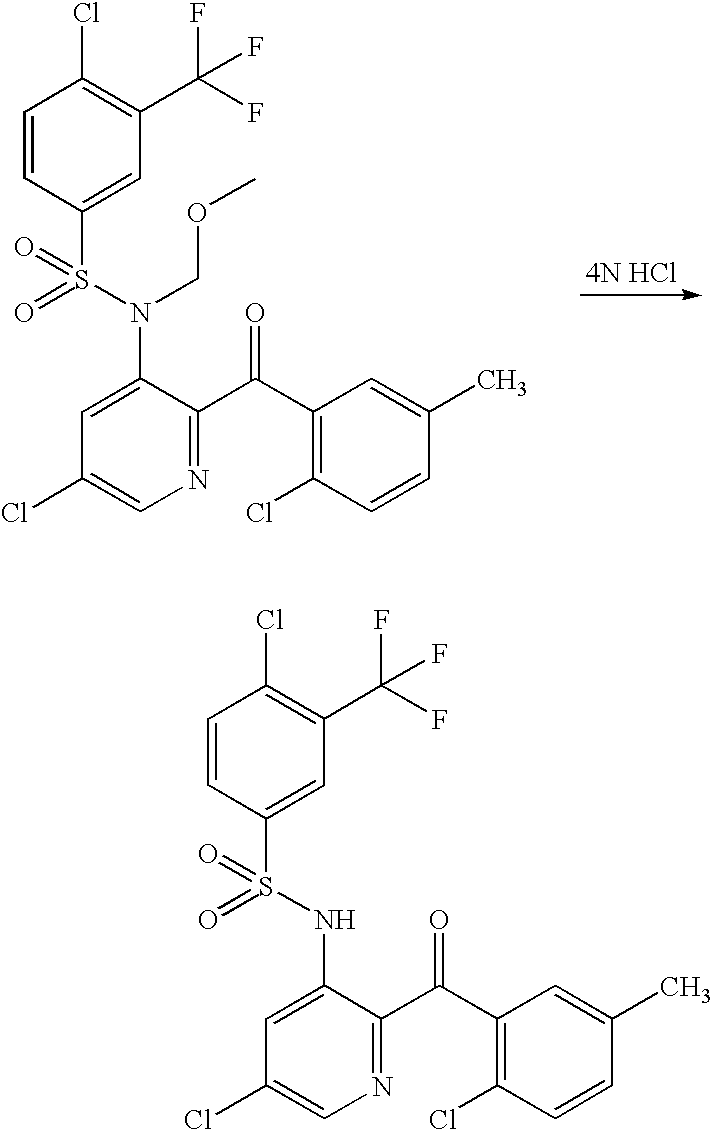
C1(Cl)=CN=C(C(C2=C(Cl)C=CC(C)=C2)=O)C(N(COC)S(=O)(=O)C2=CC(C(F)(F)F)=C(Cl)C=C2)=C1.C1(Cl)=CN=C(C(C2=C(Cl)C=CC(C)=C2)=O)C(NS(=O)(=O)C2=CC(C(F)(F)F)=C(Cl)C=C2)=C1
